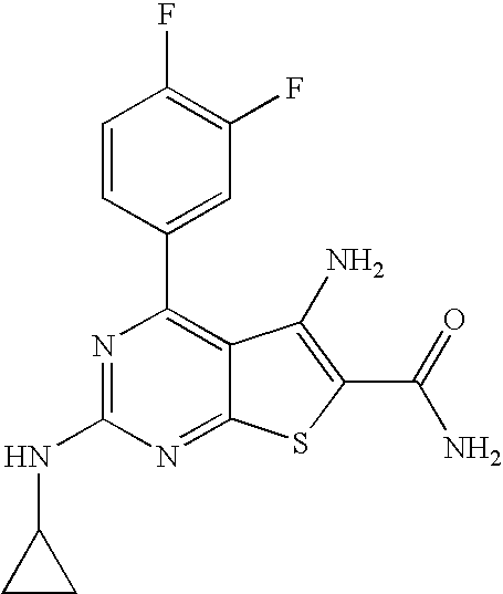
N1=C(NC2CC2)N=C2C(=C1C1=CC(F)=C(F)C=C1)C(N)=C(C(N)=O)S2
